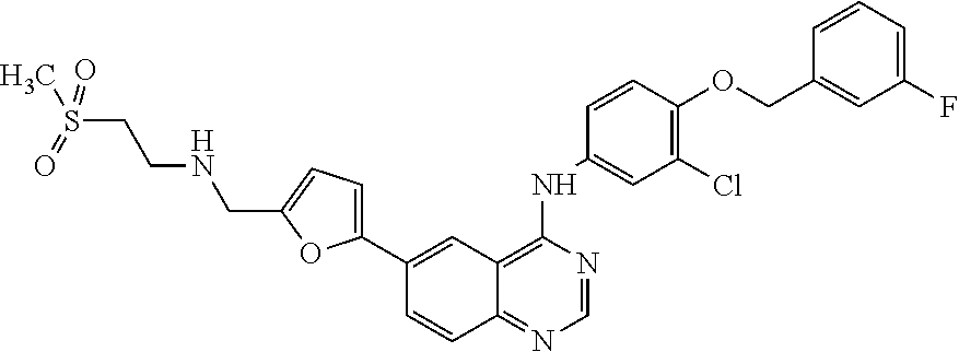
C1(C2=CC=C(CNCCS(C)(=O)=O)O2)=CC2=C(NC3=CC(Cl)=C(OCC4=CC(F)=CC=C4)C=C3)N=CN=C2C=C1
